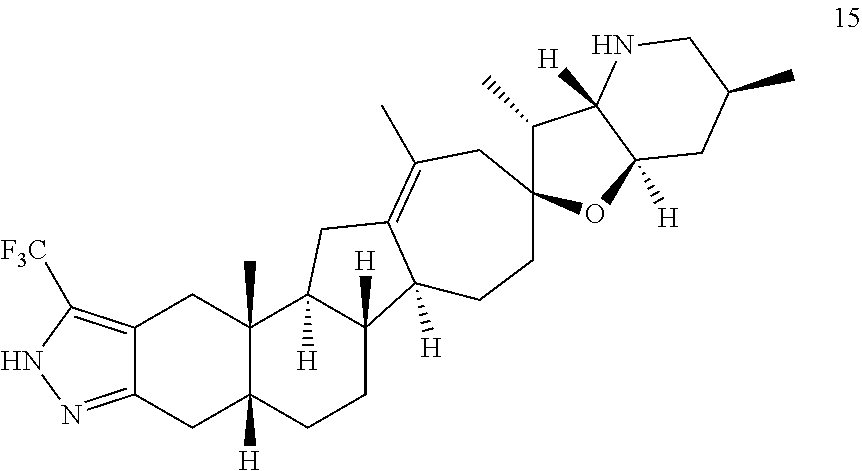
C12=C([F3C])NN=C1CC1([H])C(C)(C2)C2([H])C([H])(CC1)C1([H])C(=C(C)CC3(CC1)C(C)C1([H])C([H])(O3)CC(C)CN1)C2
